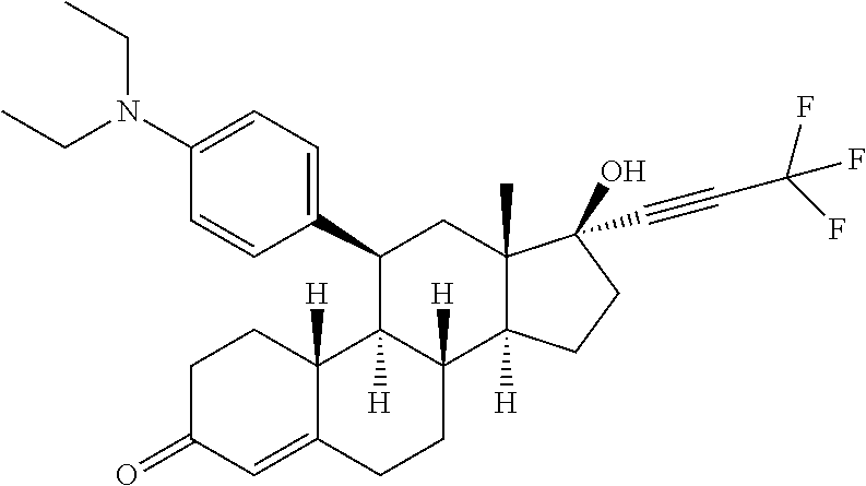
C1(C2C3([H])C([H])(C4([H])C(C)(C2)C(O)(C#CC(F)(F)F)CC4)CCC2=CC(=O)CCC32[H])=CC=C(N(CC)CC)C=C1
